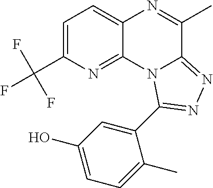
C1=C(C(F)(F)F)N=C2C(=C1)N=C(C)C1=NN=C(C3=CC(O)=CC=C3C)N21
